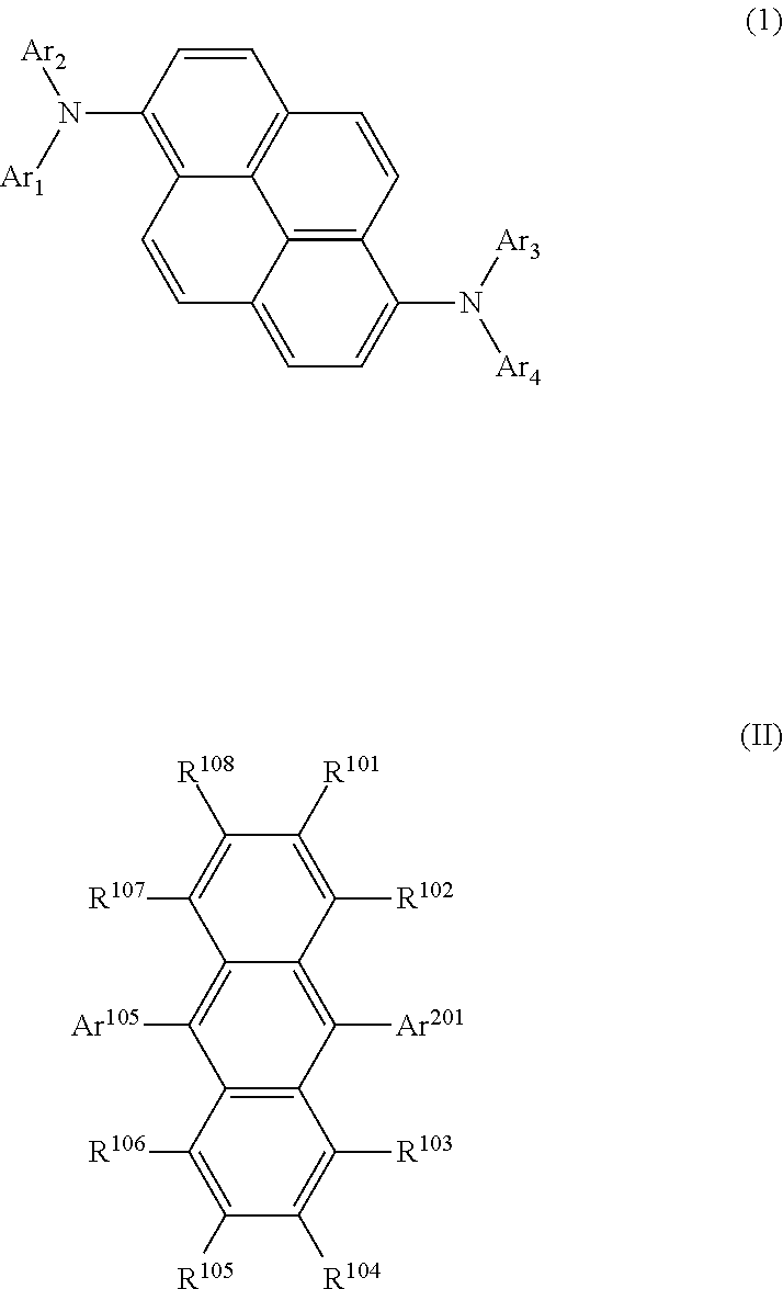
C12=C(C([R106])=C([R105])C([R104])=C1[R103])C([Ar105])=C1C(=C2[Ar201])C([R102])=C([R101])C([R108])=C1[R107].C1=CC(N([Ar1])[Ar2])=C2C3=C1C=CC1=C3C(=CC=C1N([Ar3])[Ar4])C=C2
